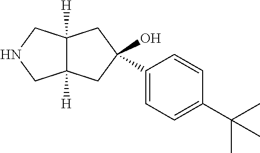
C12([H])C([H])(CC(O)(C3=CC=C(C(C)(C)C)C=C3)C1)CNC2
